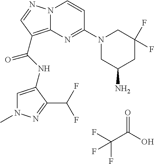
FC(C(O)=O)(F)F.N(C(=O)C1=C2N(N=C1)C=CC(N1CC(N)CC(F)(F)C1)=N2)C1=CN(C)N=C1C(F)F
